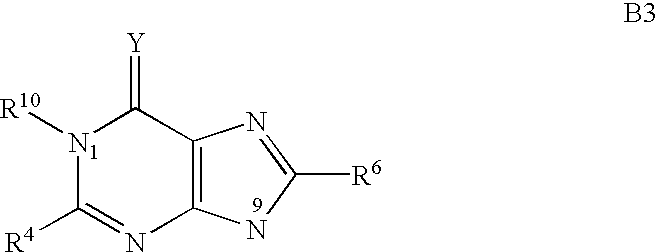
[N1]1([R10])C([R4])=NC2=C(C1=[Y])N=C([R6])N2
